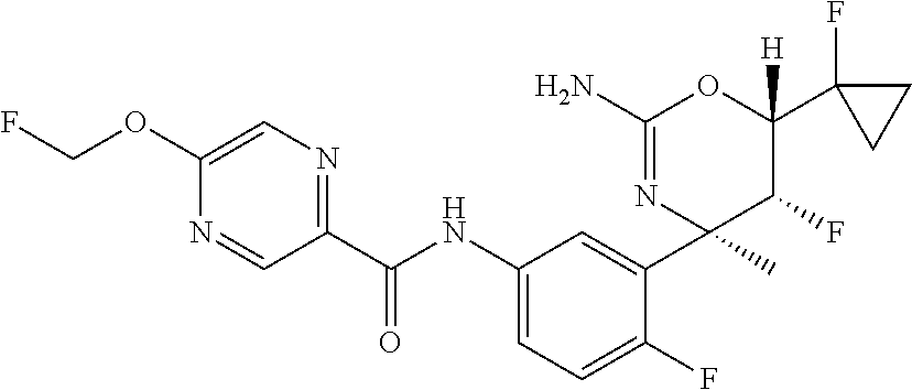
C1(C(NC2=CC=C(F)C(C3(C)C(F)C(C4(F)CC4)([H])OC(N)=N3)=C2)=O)=NC=C(OCF)N=C1
